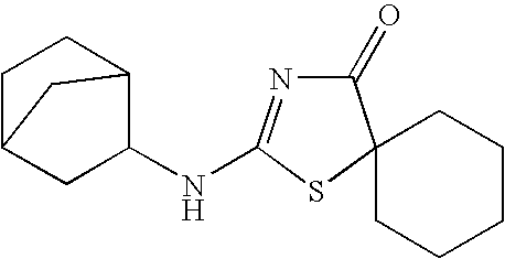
C1(=O)N=C(NC2C3CCC(C2)C3)SC12CCCCC2
